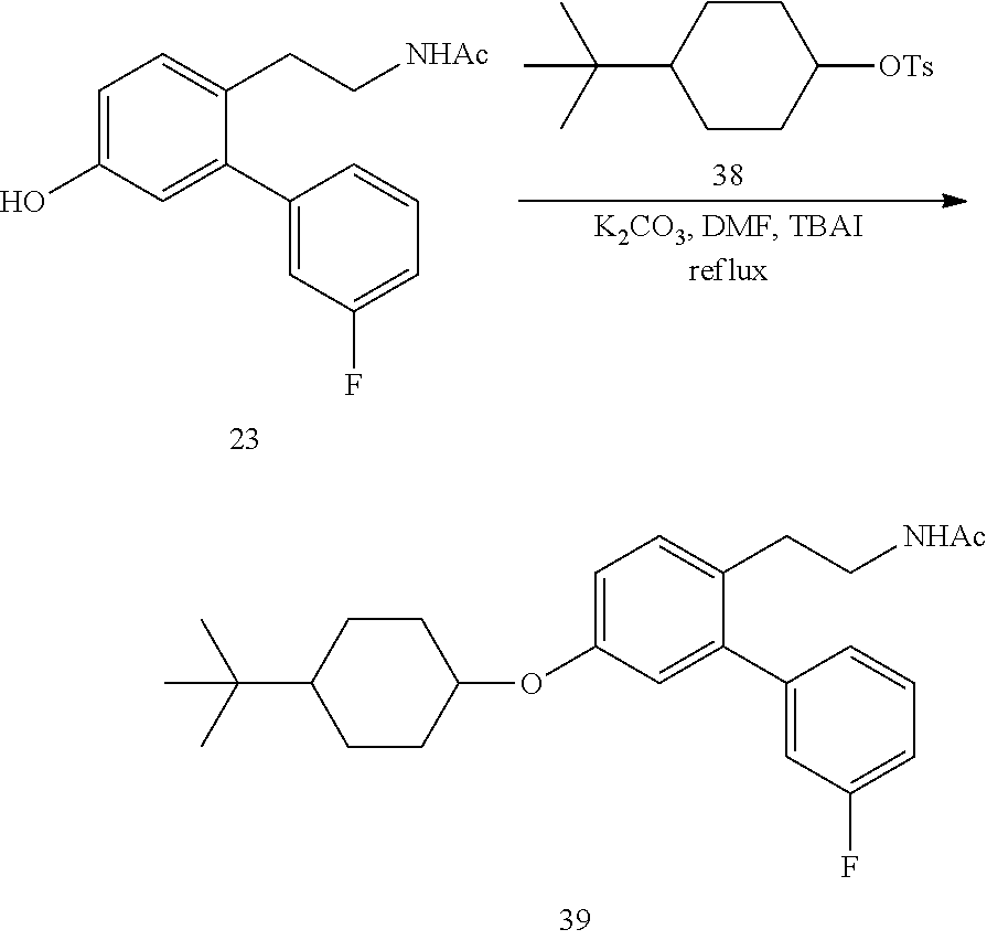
C1CC([OTs])CCC1C(C)(C)C.C1=C(O)C=C(C2=CC(F)=CC=C2)C(CC[NHAc])=C1.C1=C(OC2CCC(C(C)(C)C)CC2)C=C(C2=CC(F)=CC=C2)C(CC[NHAc])=C1
